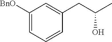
C1([BnO])=CC=CC(CC(C)O)=C1
